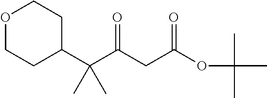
C(C(CC(OC(C)(C)C)=O)=O)(C1CCOCC1)(C)C
